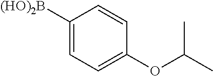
C1([(HO)2B])=CC=C(OC(C)C)C=C1
